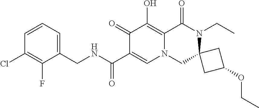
C1(F)=C(Cl)C=CC=C1CNC(C1=CN2CC3(N(CC)C(=O)C2=C(O)C1=O)CC(OCC)C3)=O
